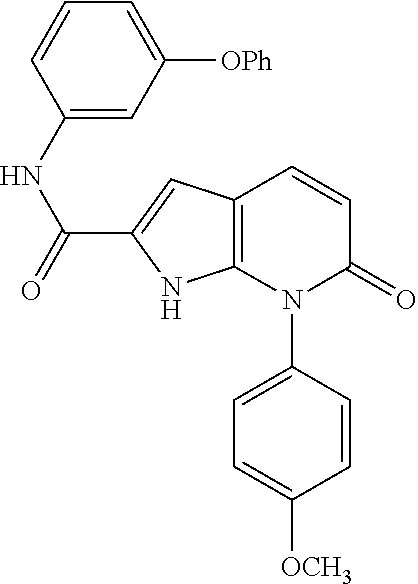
C1=CC(N2C(=O)C=CC3=C2NC(C(=O)NC2=CC([OPh])=CC=C2)=C3)=CC=C1[OCH3]
